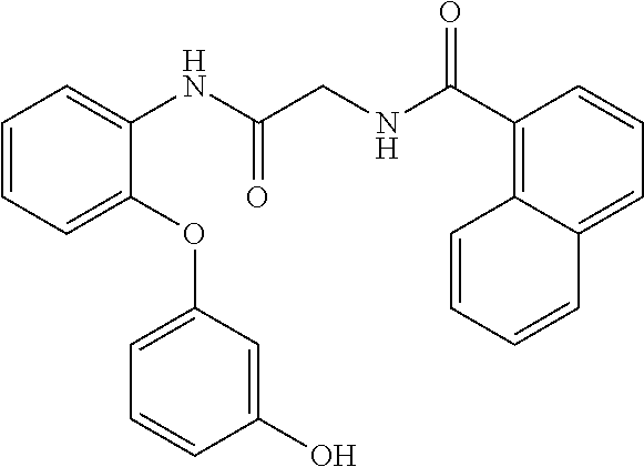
C1=CC=C(OC2=CC=CC(O)=C2)C(NC(CNC(C2=C3C(=CC=C2)C=CC=C3)=O)=O)=C1
